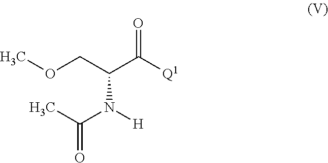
O(CC(C([Q1])=O)N([H])C(C)=O)C
